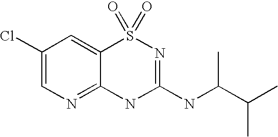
C12=NC=C(Cl)C=C1S(=O)(=O)N=C(NC(C(C)C)C)N2
